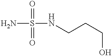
NS(=O)(=O)NCCCO
